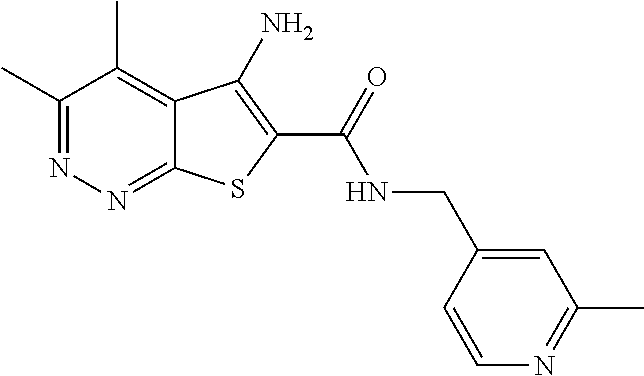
C1(C)=NN=C2C(=C1C)C(N)=C(C(=O)NCC1=CC(C)=NC=C1)S2
